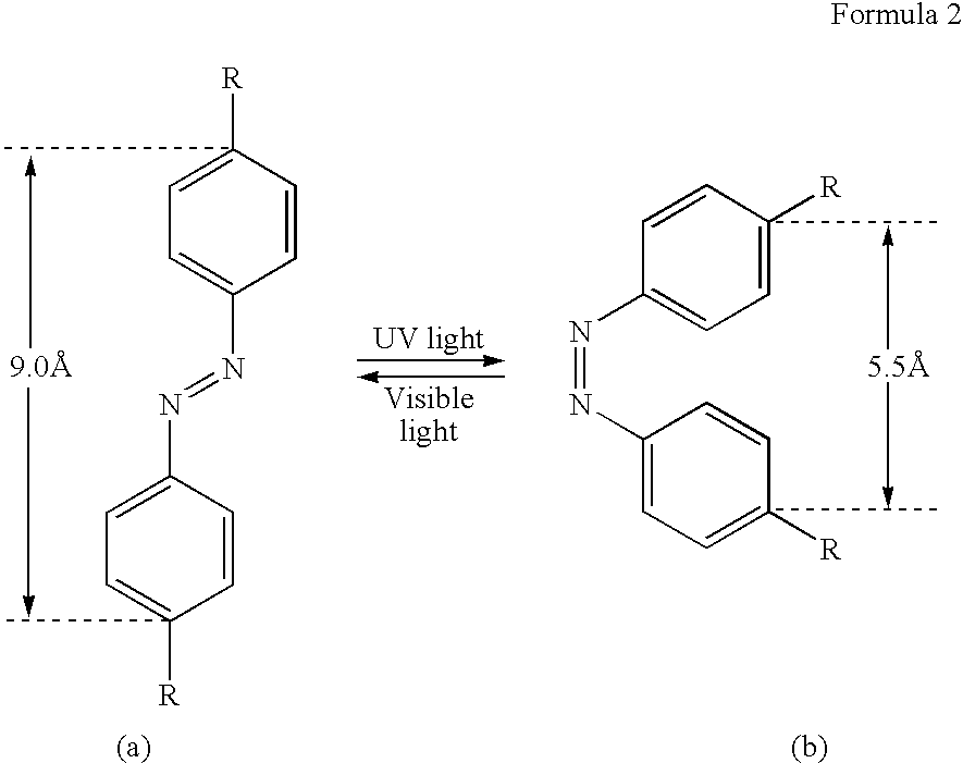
C1([R])=CC=C(N=NC2=CC=C([R])C=C2)C=C1.C1=CC(N=NC2=CC=C([R])C=C2)=CC=C1[R]
